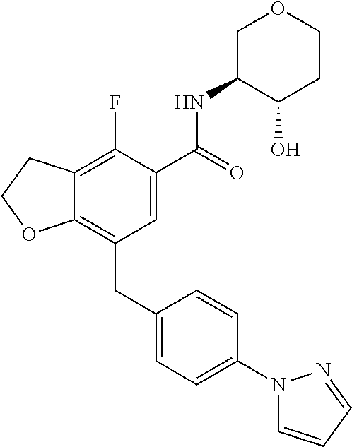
C12=C(CC3=CC=C(N4C=CC=N4)C=C3)C=C(C(NC3C(O)CCOC3)=O)C(F)=C1CCO2
